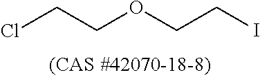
ClCCOCCI
